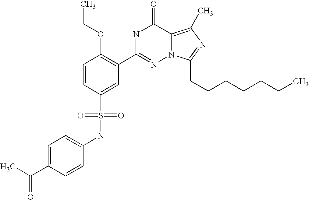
C1=CC(S(NC2=CC=C(C(C)=O)C=C2)(=O)=O)=CC(C2=NN3C(=C(C)N=C3CCCCCCC)C(=O)N2)=C1OCC
